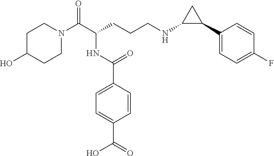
C1C(O)CCN(C(C(CCCNC2C(C3=CC=C(F)C=C3)C2)NC(C2=CC=C(C(=O)O)C=C2)=O)=O)C1
